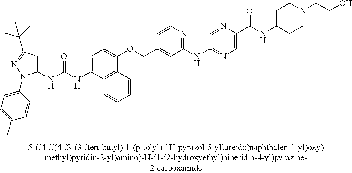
N(C(NC1=CC(C(C)(C)C)=NN1C1=CC=C(C)C=C1)=O)C1=CC=C(OCC2=CC(NC3=NC=C(C(NC4CCN(CCO)CC4)=O)N=C3)=NC=C2)C2=C1C=CC=C2
